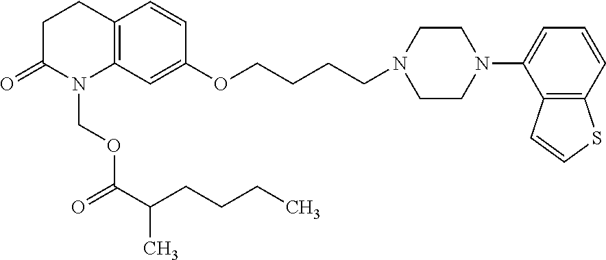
C12=C(C=C(OCCCCN3CCN(C4=CC=CC5=C4C=CS5)CC3)C=C1)N(COC(C(CCCC)C)=O)C(=O)CC2
